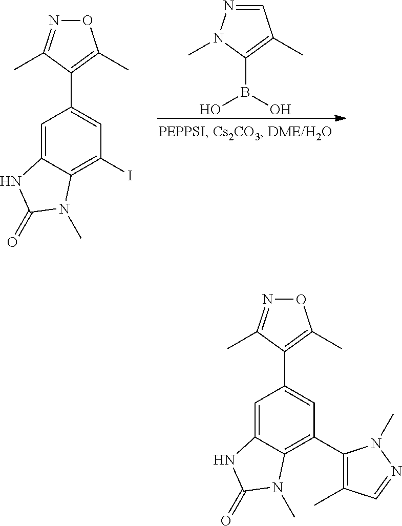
C1=C2C(=C(C3=C(C)C=NN3C)C=C1C1=C(C)ON=C1C)N(C)C(=O)N2.C1=C2C(=C(I)C=C1C1=C(C)ON=C1C)N(C)C(=O)N2.B(O)(O)C1=C(C)C=NN1C
